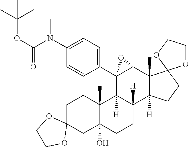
C1C2(CC3(O)C(C)(C1)C1([H])C([H])(CC3)C3([H])C(C)(C4C1(C1=CC=C(N(C(OC(C)(C)C)=O)C)C=C1)O4)C1(CC3)OCCO1)OCCO2
